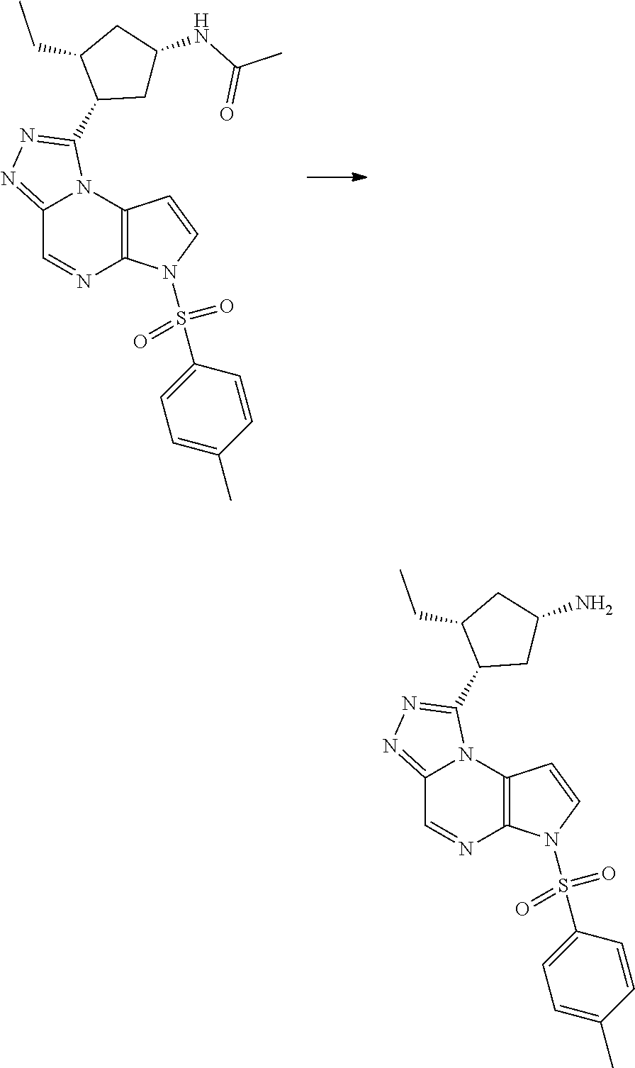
C12=NN=C(C3CC(NC(C)=O)CC3CC)N1C1=C(N=C2)N(S(C2=CC=C(C)C=C2)(=O)=O)C=C1.C12=NN=C(C3CC(N)CC3CC)N1C1=C(N=C2)N(S(C2=CC=C(C)C=C2)(=O)=O)C=C1
